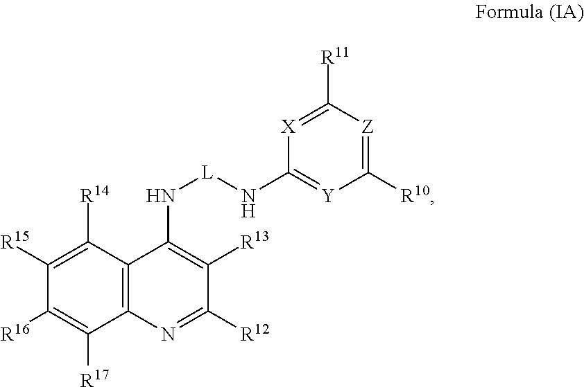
C12=C(C([R14])=C([R15])C([R16])=C1[R17])C(N[L]NC1=[Y]C([R10])=[Z]C([R11])=[X]1)=C([R13])C([R12])=N2
